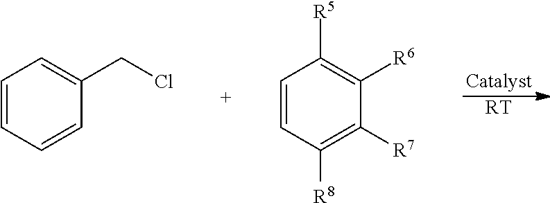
C1=CC=CC(CCl)=C1.C1=CC([R8])=C([R7])C([R6])=C1[R5].[RT]
